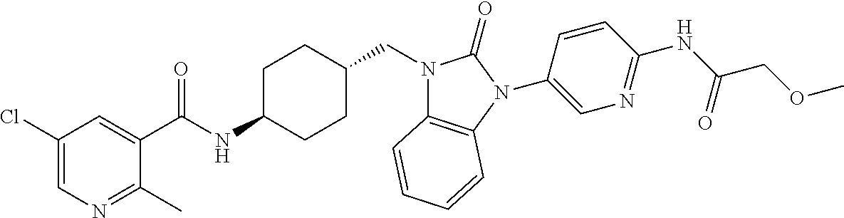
C1(Cl)=CN=C(C)C(C(NC2CCC(CN3C4=C(N(C5=CN=C(NC(COC)=O)C=C5)C3=O)C=CC=C4)CC2)=O)=C1
